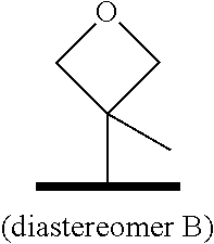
O1CC(C(C)C)(C)C1.[(diastereomer B)]
